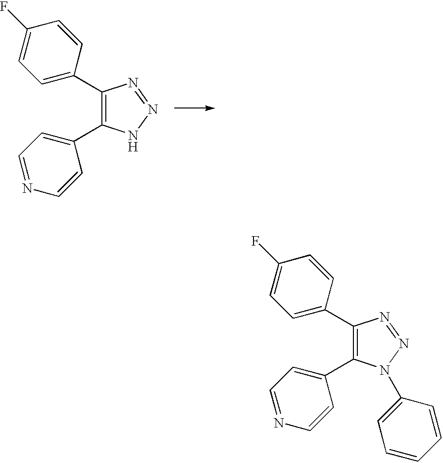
C1(C2=CC=C(F)C=C2)=C(C2=CC=NC=C2)NN=N1.C1(C2=CC=C(F)C=C2)=C(C2=CC=NC=C2)N(C2=CC=CC=C2)N=N1
